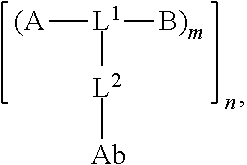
[(A][L1]([L2][Ab])[B)m]
